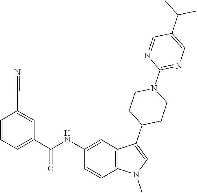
C1(NC(C2=CC=CC(C#N)=C2)=O)=CC2=C(C=C1)N(C)C=C2C1CCN(C2=NC=C(C(C)C)C=N2)CC1
